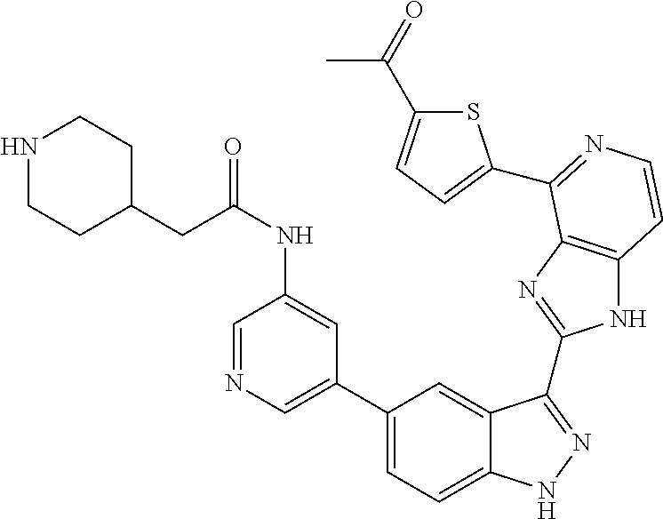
C1(C2=CN=CC(NC(=O)CC3CCNCC3)=C2)=CC=C2C(=C1)C(C1=NC3=C(N1)C=CN=C3C1=CC=C(C(=O)C)S1)=NN2
